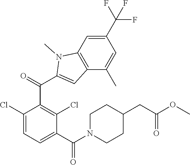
C1(Cl)=CC=C(C(N2CCC(CC(OC)=O)CC2)=O)C(Cl)=C1C(=O)C1=CC2=C(C=C(C(F)(F)F)C=C2C)N1C
